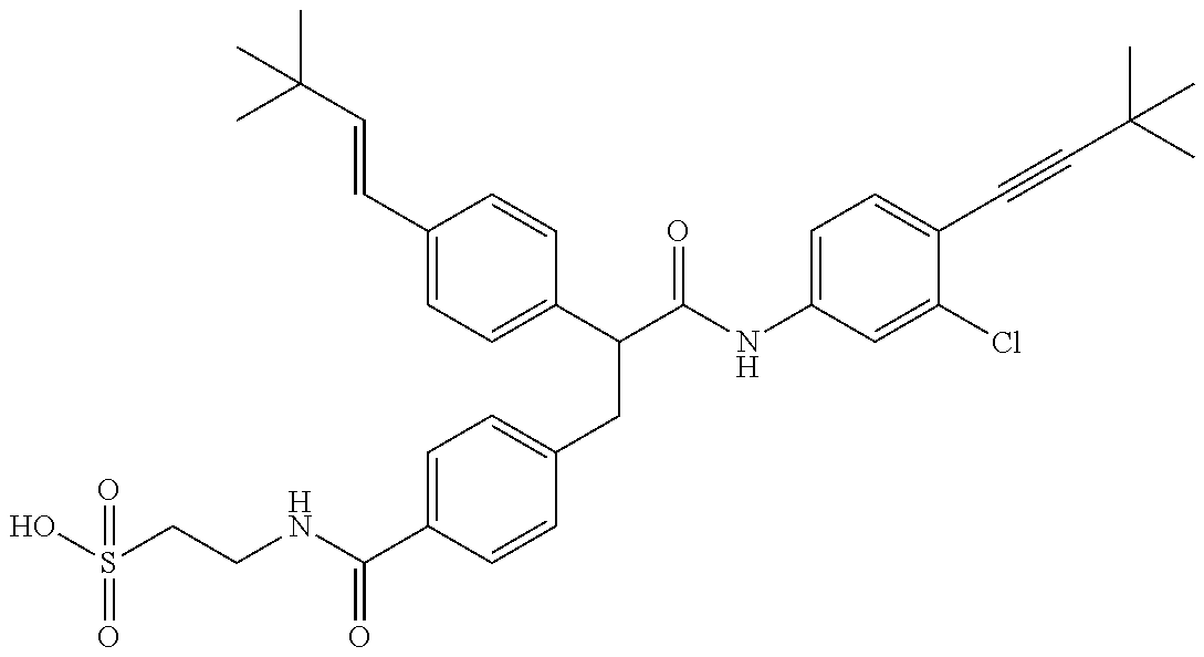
OS(CCNC(C1=CC=C(CC(C(NC2=CC=C(C#CC(C)(C)C)C(Cl)=C2)=O)C2=CC=C(C=CC(C)(C)C)C=C2)C=C1)=O)(=O)=O
